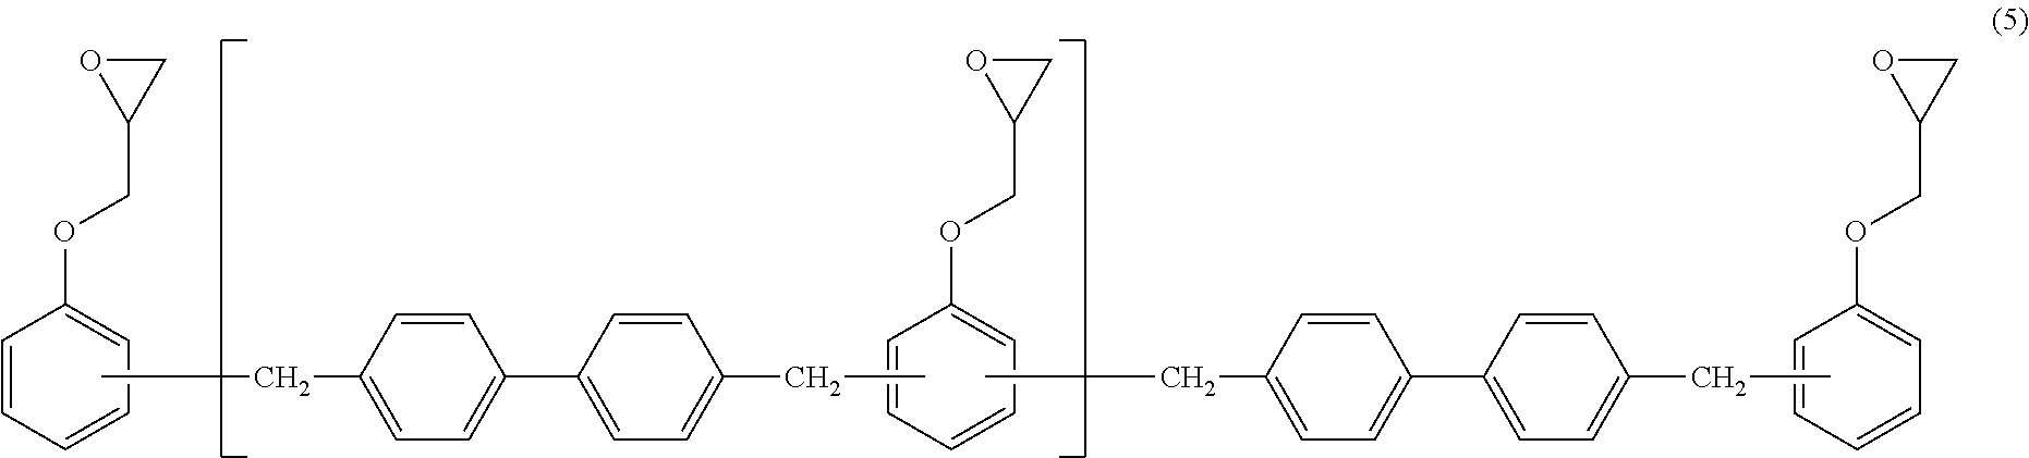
O(C1=CC=CC=C1)CC1OC1.O(C1=CC=CC=C1)CC1OC1.C1=CC=CC=C1OCC1CO1.CCC1=CC=C(C2=CC=C(CC)C=C2)C=C1.CCC1=CC=C(C2=CC=C(CC)C=C2)C=C1
